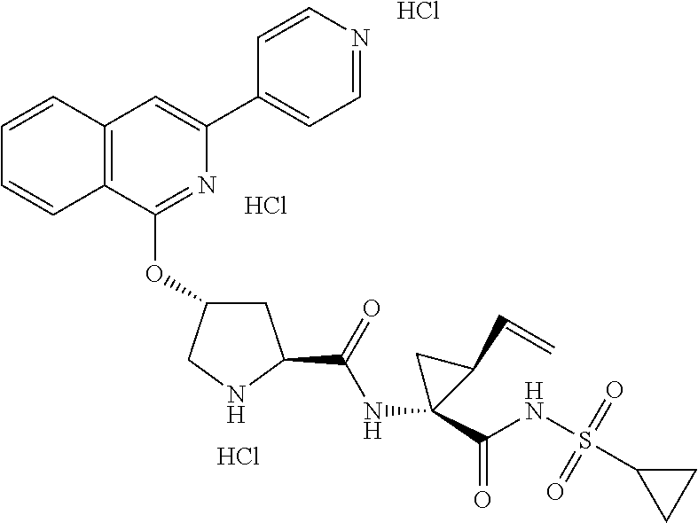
C12=C(C(OC3CC(C(=O)NC4(C(NS(=O)(=O)C5CC5)=O)C(C=C)C4)NC3)=NC(C3=CC=NC=C3)=C1)C=CC=C2.Cl.Cl.Cl
